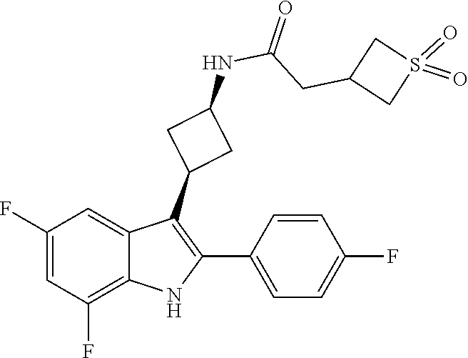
C(CC1CS(=O)(=O)C1)(NC1CC(C2=C(C3=CC=C(F)C=C3)NC3=C(F)C=C(F)C=C23)C1)=O
